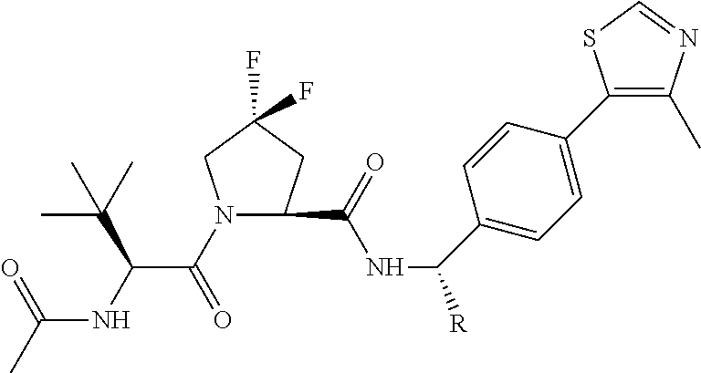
N1(C(C(NC(C)=O)C(C)(C)C)=O)CC(F)(F)CC1C(NC(C1=CC=C(C2=C(C)N=CS2)C=C1)[R])=O
